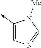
C1(->C)=CN=CN1[Me]
